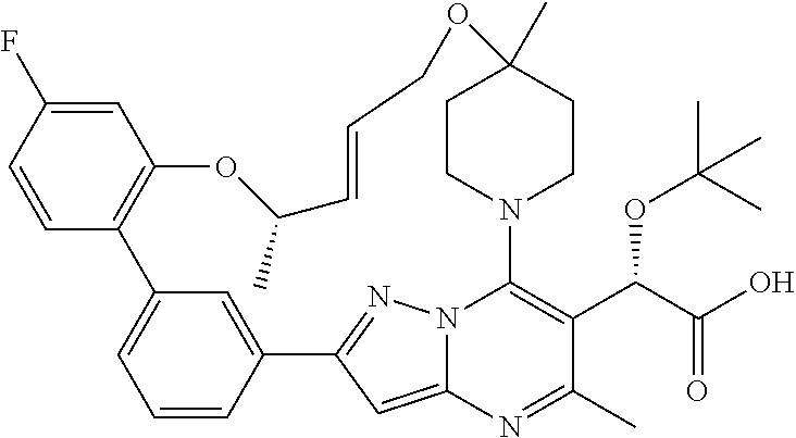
C1=C(F)C=CC2=C1OC(C)C=CCOC1(C)CCN(C3=C(C(OC(C)(C)C)C(=O)O)C(C)=NC4=CC(=NN43)C3=CC2=CC=C3)CC1
